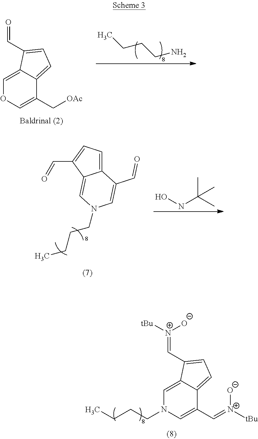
C1=C2C(=CC=C2C=O)C(C[OAc])=CO1.CCCCN.C12=CC=C(C=O)C1=CN(CCCC)C=C2C=O.ONC(C)(C)C.C1=C2C(=CC=C2C=[N+]([tBu])[O-])C(C=[N+]([tBu])[O-])=CN1CCCC
